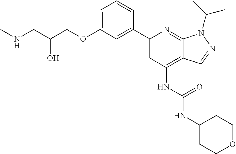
CNCC(COC1=CC=CC(C2=CC(NC(NC3CCOCC3)=O)=C3C(=N2)N(C(C)C)N=C3)=C1)O
